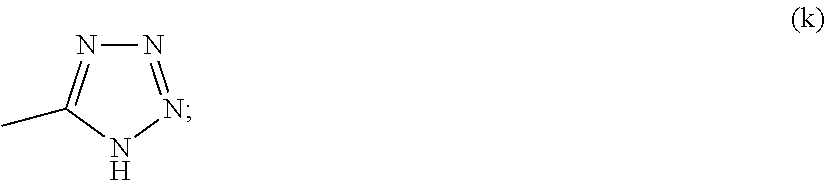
N1=NNC(C)=N1
